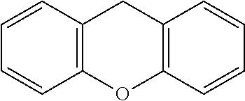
C1=CC2=C(C=C1)CC1=C(O2)C=CC=C1
